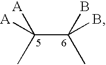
C([A])(C(B)(C)B)(C)[A]
